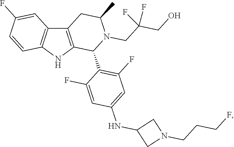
C12=C(NC3=C1C=C(F)C=C3)C(C1=C(F)C=C(NC3CN(CCCF)C3)C=C1F)N(CC(CO)(F)F)C(C)C2
